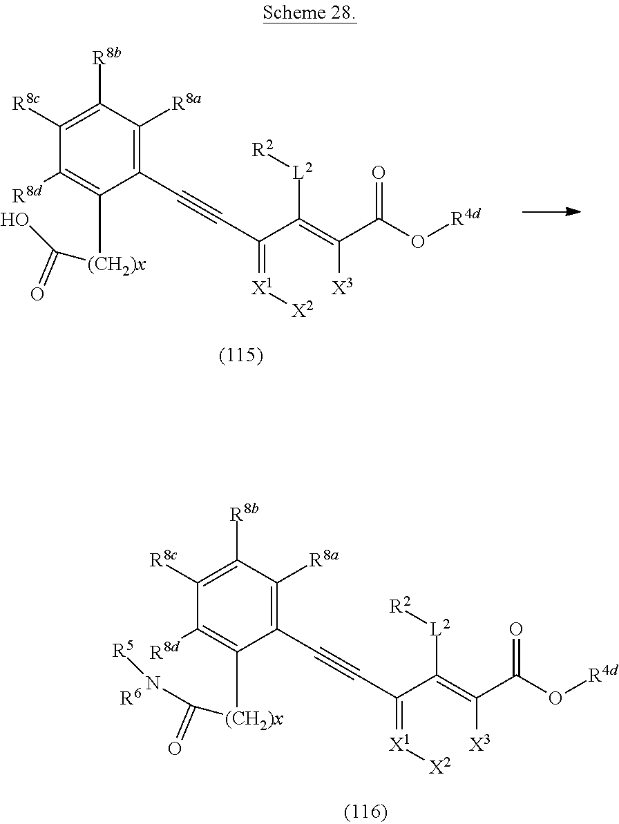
[X2][X1]=C(C#CC1=C([R8a])C([R8b])=C([R8c])C([R8d])=C1[(CH2)x]C(N[R5])=O)C([L2][R2])=C(C(=O)O[R4d])[X3].[R6].[X2][X1]=C(C#CC1=C([R8a])C([R8b])=C([R8c])C([R8d])=C1[(CH2)x]C(O)=O)C([L2][R2])=C(C(=O)O[R4d])[X3]
